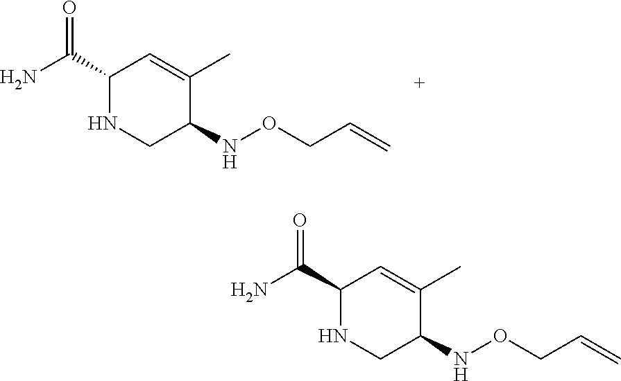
C1(C(N)=O)NCC(NOCC=C)C(C)=C1.C1(C(N)=O)NCC(NOCC=C)C(C)=C1
